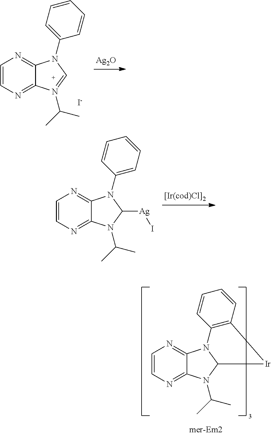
[I-].C1=CN=C2C(=N1)N(C1=CC=CC=C1)C=N2C(C)C.[Ag2O].C1=CN=C2C(=N1)N(C1=CC=CC=C1)C([Ag]I)N2C(C)C.C1=CN=C2C(=N1)N1C(N2C(C)C)[Ir]C2=C1C=CC=C2
